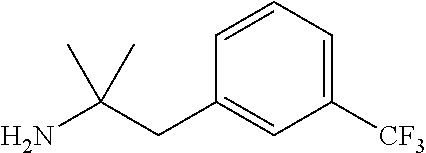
C(C(N)(C)C)C1=CC([CF3])=CC=C1
